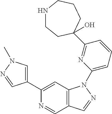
C1(C2=CN(C)N=C2)=CC2=C(C=N1)C=NN2C1=CC=CC(C2(O)CCNCCC2)=N1
